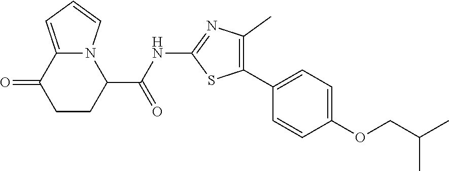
C1CC(C(NC2=NC(C)=C(C3=CC=C(OCC(C)C)C=C3)S2)=O)N2C(=CC=C2)C1=O
